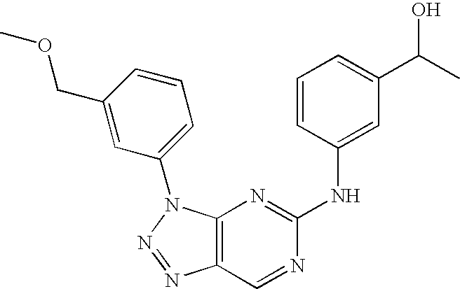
C12=C(N(C3=CC=CC(COC)=C3)N=N1)N=C(NC1=CC(C(C)O)=CC=C1)N=C2
